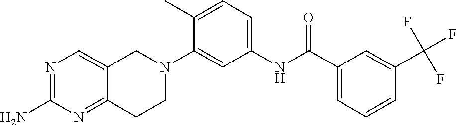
N1=C(N)N=C2C(=C1)CN(C1=CC(NC(C3=CC=CC(C(F)(F)F)=C3)=O)=CC=C1C)CC2
